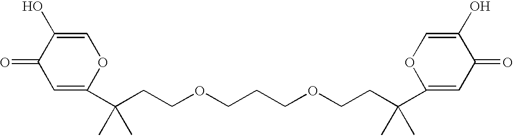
C(CCOCCCOCCC(C)(C)C1=CC(=O)C(O)=CO1)(C)(C)C1=CC(=O)C(O)=CO1
